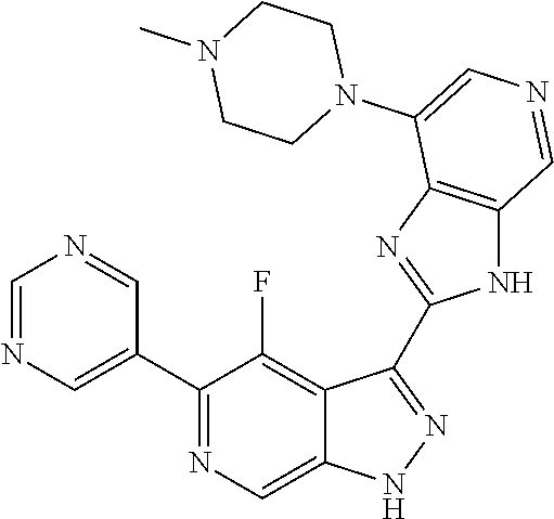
C1(C2=CN=CN=C2)=NC=C2C(=C1F)C(C1=NC3=C(N1)C=NC=C3N1CCN(C)CC1)=NN2
